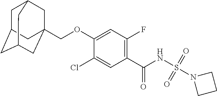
C1(Cl)=CC(C(NS(N2CCC2)(=O)=O)=O)=C(F)C=C1OCC12CC3CC(CC(C1)C3)C2
